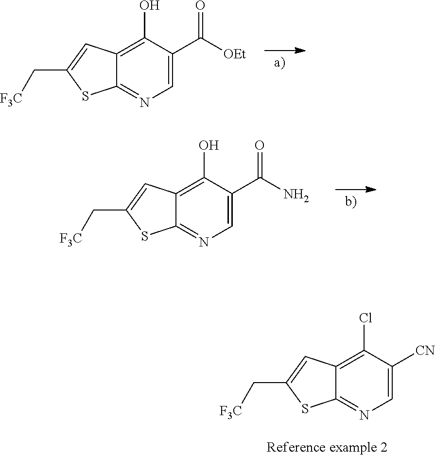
C12=C(O)C(C([OEt])=O)=CN=C1SC(C[F3C])=C2.C12=C(Cl)C([CN])=CN=C1SC(C[F3C])=C2.C12=C(O)C(C(N)=O)=CN=C1SC(C[F3C])=C2
